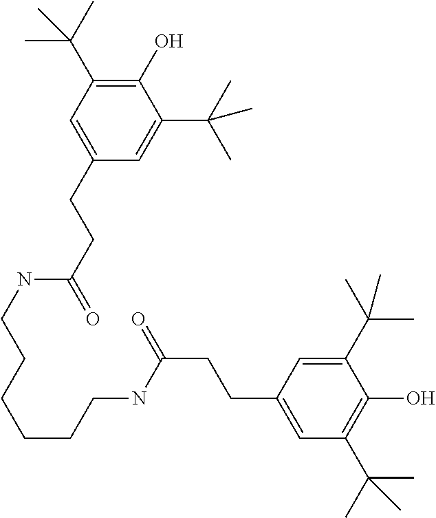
C1(C(C)(C)C)=C(O)C(C(C)(C)C)=CC(CCC(=O)NCCCCCCNC(CCC2=CC(C(C)(C)C)=C(O)C(C(C)(C)C)=C2)=O)=C1
